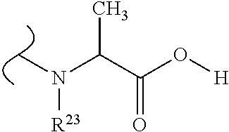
CN(C(C(O[H])=O)C)[R23]
